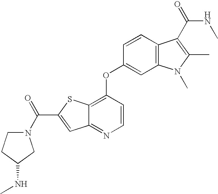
C1(OC2=C3C(=NC=C2)C=C(C(=O)N2CCC(NC)C2)S3)=CC2=C(C=C1)C(C(NC)=O)=C(C)N2C
